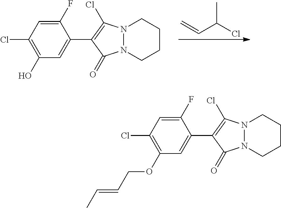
C=CC(Cl)C.C1(F)=CC(Cl)=C(O)C=C1C1=C(Cl)N2N(C1=O)CCCC2.C1(F)=CC(Cl)=C(OCC=CC)C=C1C1=C(Cl)N2N(C1=O)CCCC2
